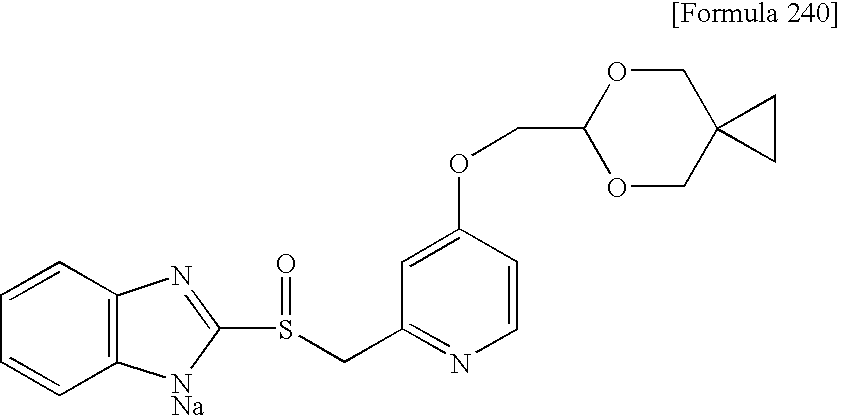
C(OC1=CC(CS(=O)C2=NC3=C(C=CC=C3)[NNa]2)=NC=C1)C1OCC2(CO1)CC2
